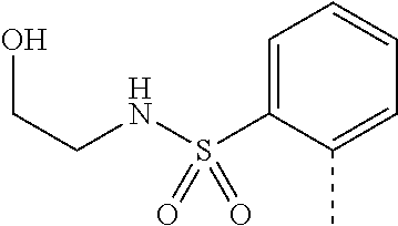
C1=C(S(NCCO)(=O)=O)C(C)=CC=C1
